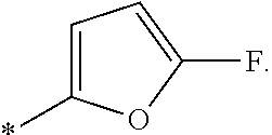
C1=C(*)OC(F)=C1
